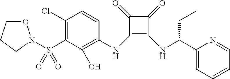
C1(Cl)=C(S(=O)(=O)N2OCCC2)C(O)=C(NC2=C(NC(CC)C3=CC=CC=N3)C(=O)C2=O)C=C1
